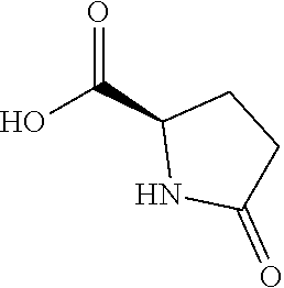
C1(=O)CCC(C(O)=O)N1
